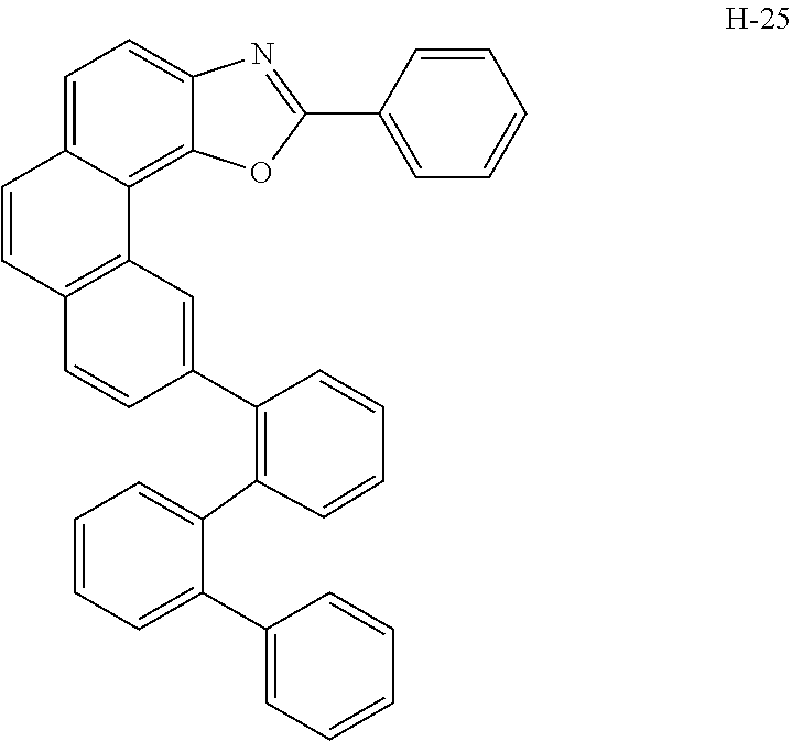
C1=C2C(=C3C(=C1)N=C(C1=CC=CC=C1)O3)C1=C(C=C2)C=CC(C2=C(C3=CC=CC=C3C3=CC=CC=C3)C=CC=C2)=C1
